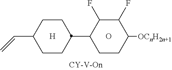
[H].O.C(C1CCC(C2C(F)C(F)C([OCnH2n+1])CC2)CC1)=C
